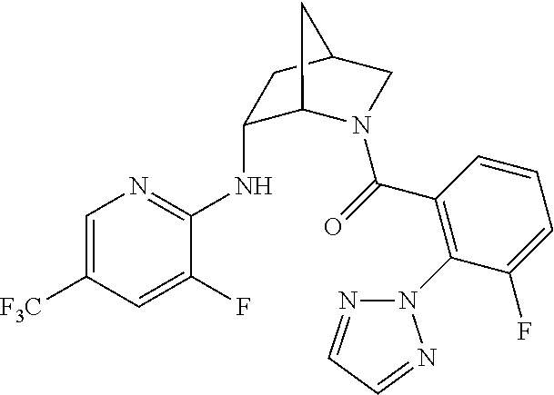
C1(NC2=NC=C([F3C])C=C2F)C2N(C(=O)C3=C(N4N=CC=N4)C(F)=CC=C3)CC(C1)C2
